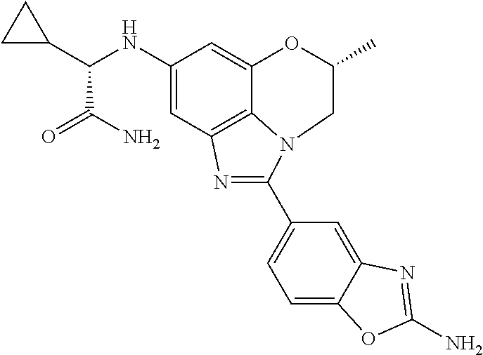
C1(NC(C2CC2)C(N)=O)=CC2=C3C(=C1)OC(C)CN3C(C1=CC=C3C(=C1)N=C(N)O3)=N2
